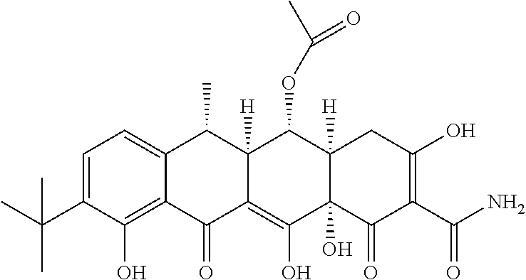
C1=C(C(C)(C)C)C(O)=C2C(=C1)C(C)C1([H])C(=C(O)C3(O)C([H])(C1OC(C)=O)CC(O)=C(C(N)=O)C3=O)C2=O
